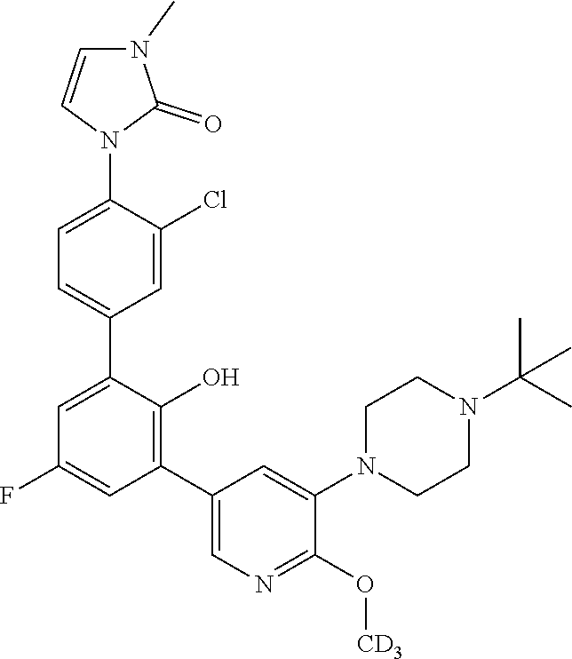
C1=C(C2=CC(F)=CC(C3=CN=C(O[CD3])C(N4CCN(C(C)(C)C)CC4)=C3)=C2O)C=C(Cl)C(N2C(=O)N(C)C=C2)=C1
